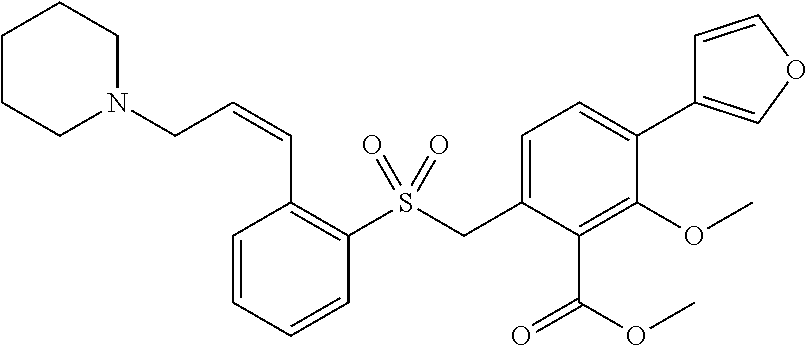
C1CCN(CC=CC2=C(S(CC3=CC=C(C4=COC=C4)C(OC)=C3C(=O)OC)(=O)=O)C=CC=C2)CC1
